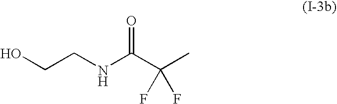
OCCNC(C(C)(F)F)=O
